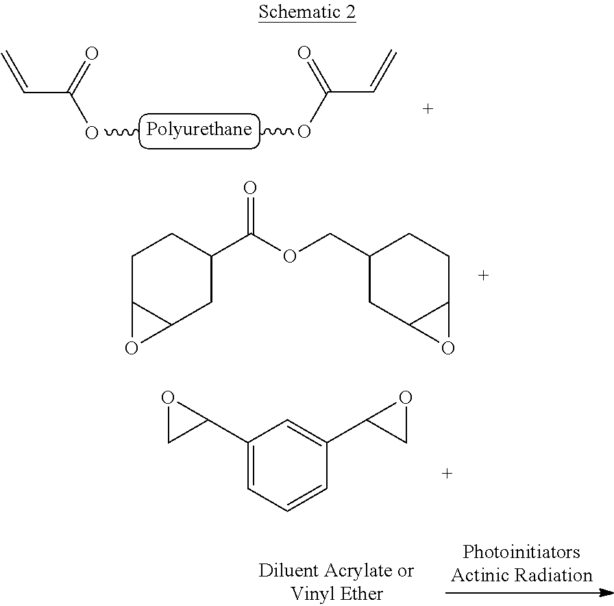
COC(C=C)=O.COC(C=C)=O.C1C2C(CC(C(OCC3CC4C(CC3)O4)=O)C1)O2.C1(C2OC2)=CC=CC(C2CO2)=C1
